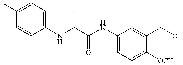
C1=C(F)C=CC2=C1C=C(C(NC1=CC=C([OCH3])C(CO)=C1)=O)N2
